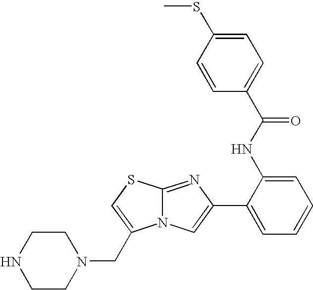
N12C(=NC(C3=CC=CC=C3NC(C3=CC=C(SC)C=C3)=O)=C1)SC=C2CN1CCNCC1
